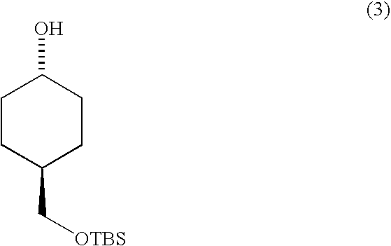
C1CC(C[OTBS])CCC1O
